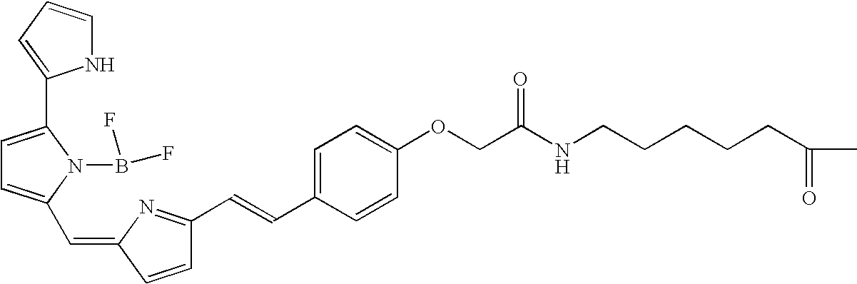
C1=C(C2=CC=CN2)N(B(F)F)C(C=C2N=C(C=CC3=CC=C(OCC(=O)NCCCCCC(=O)C)C=C3)C=C2)=C1
